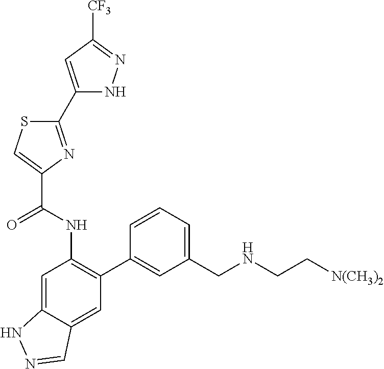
C1(C2=NC(C(NC3=C(C4=CC(CNCC[N(CH3)2])=CC=C4)C=C4C(=C3)NN=C4)=O)=CS2)=CC([CF3])=NN1
